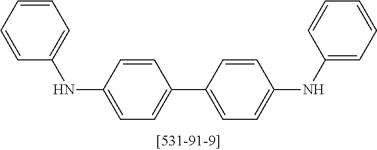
C1=CC=CC(NC2=CC=C(C3=CC=C(NC4=CC=CC=C4)C=C3)C=C2)=C1
